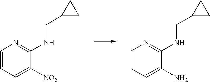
C1=CC=C([NO2])C(NCC2CC2)=N1.C1=CC=C(N)C(NCC2CC2)=N1
